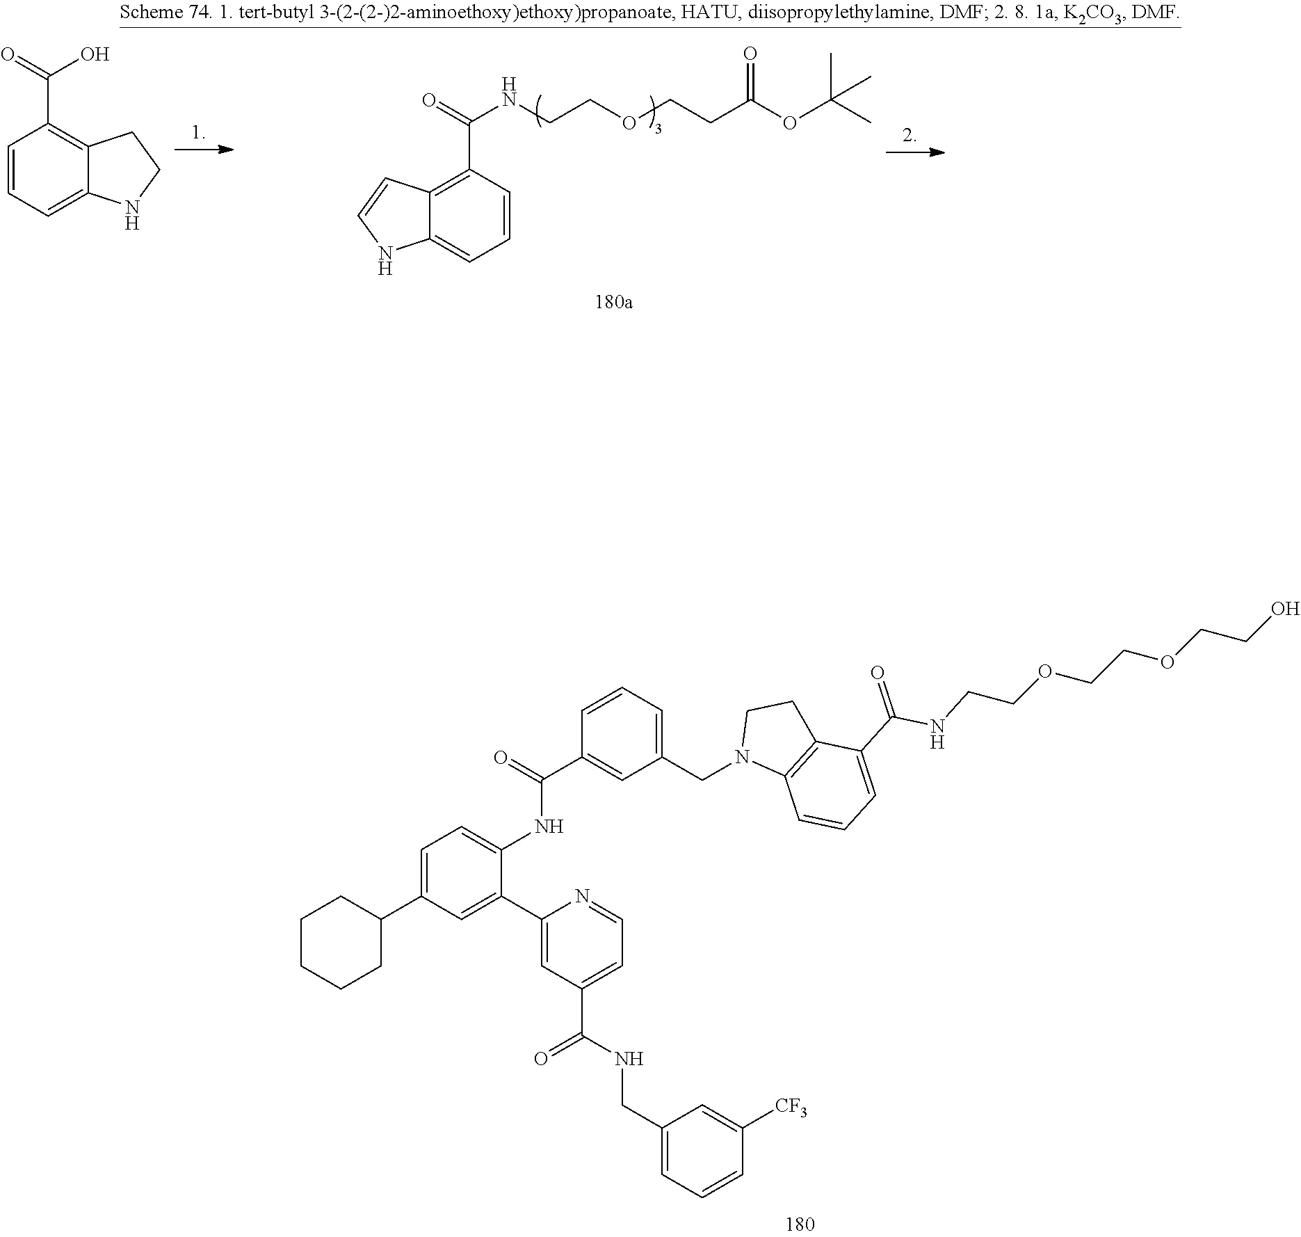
C1=C(C2CCCCC2)C=C(C2=CC(C(NCC3=CC=CC([CF3])=C3)=O)=CC=N2)C(NC(C2=CC(CN3C4=C(CC3)C(C(=O)NCCOCCOCCO)=CC=C4)=CC=C2)=O)=C1.C1=CC=C2C(=C1C(=O)O)CCN2.C1=CC=C2C(=C1C(NCCOCCC(OC(C)(C)C)=O)=O)C=CN2
